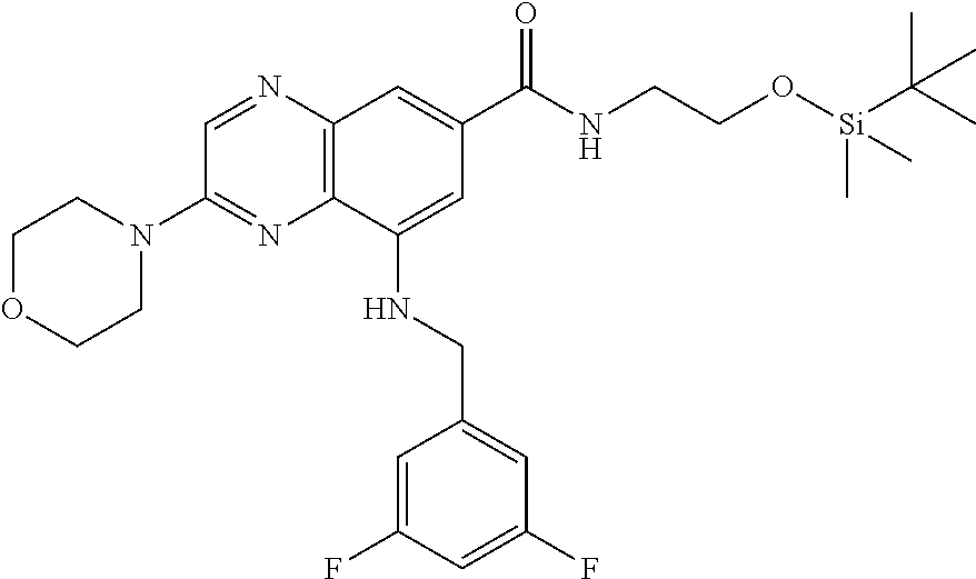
C1OCCN(C2=NC3=C(N=C2)C=C(C(NCCO[Si](C)(C(C)(C)C)C)=O)C=C3NCC2=CC(F)=CC(F)=C2)C1
